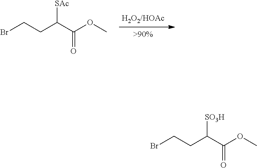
BrCCC(C(OC)=O)[SAc].BrCCC(C(OC)=O)[SO3H]
